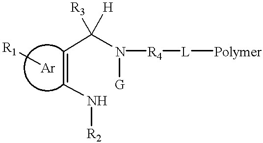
N([R2])C=CC(N([G])[R4][L][Polymer])([R3])[H].[R1][Ar]
